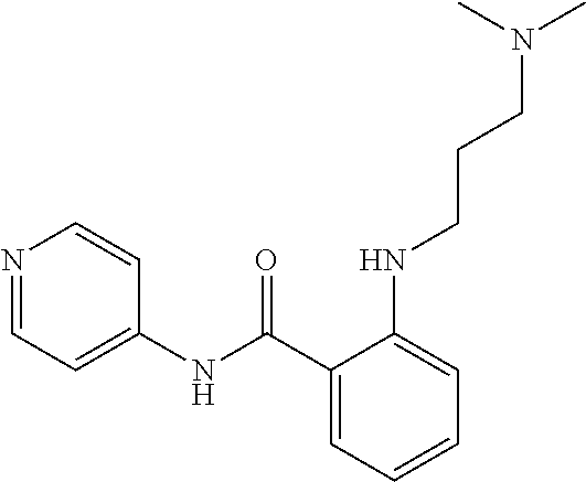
C1=CC=C(C(NC2=CC=NC=C2)=O)C(NCCCN(C)C)=C1
